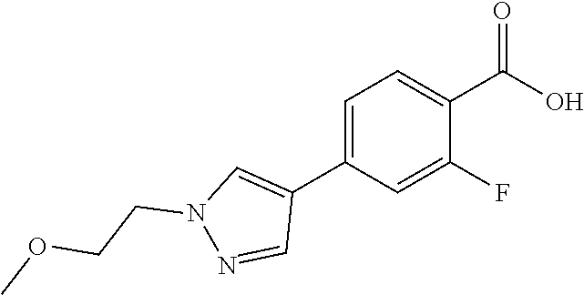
OC(=O)C1=CC=C(C2=CN(CCOC)N=C2)C=C1F
